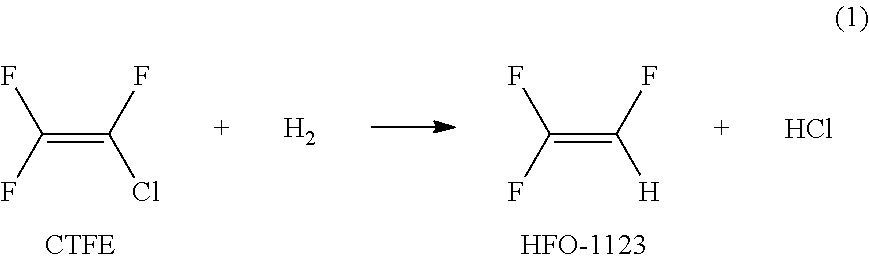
C(=C(F)Cl)(F)F.C(=C(F)[H])(F)F.[H2].Cl
